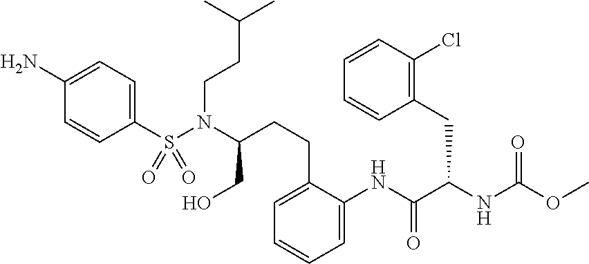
C1(S(N(C(CO)CCC2=CC=CC=C2NC(C(NC(OC)=O)CC2=C(Cl)C=CC=C2)=O)CCC(C)C)(=O)=O)=CC=C(N)C=C1
